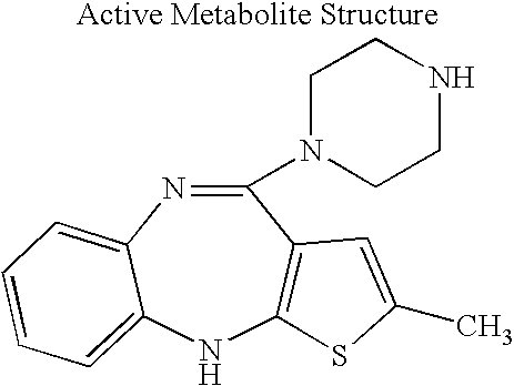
C1(N2CCNCC2)=NC2=CC=CC=C2NC2=C1C=C(C)S2
